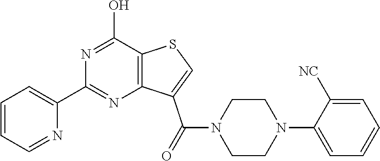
C1=CC=NC(C2=NC3=C(C(O)=N2)SC=C3C(N2CCN(C3=CC=CC=C3[NC])CC2)=O)=C1
